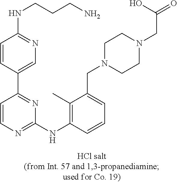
C1=C(C2=NC(NC3=C(C)C(CN4CCN(CC(O)=O)CC4)=CC=C3)=NC=C2)C=CC(NCCCN)=N1
